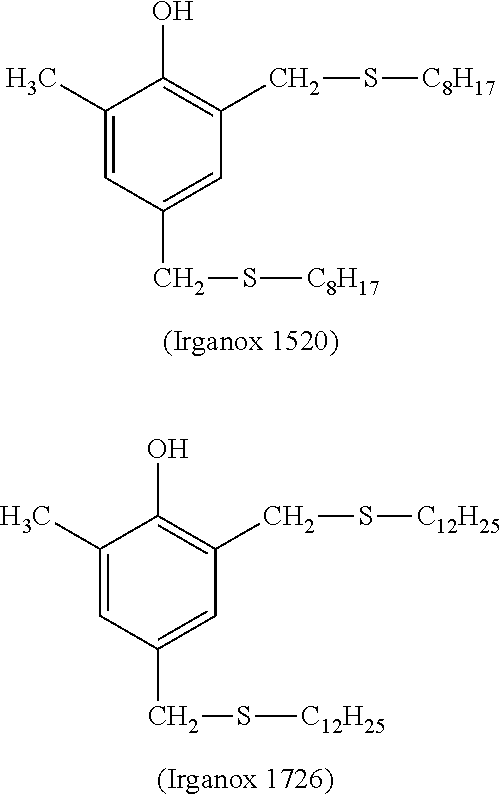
C1(C)=CC(CS[C8H17])=CC(CS[C8H17])=C1O.C1(C)=CC(CS[C12H25])=CC(CS[C12H25])=C1O
